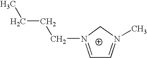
CCCCN1=CC=N(C)C1
